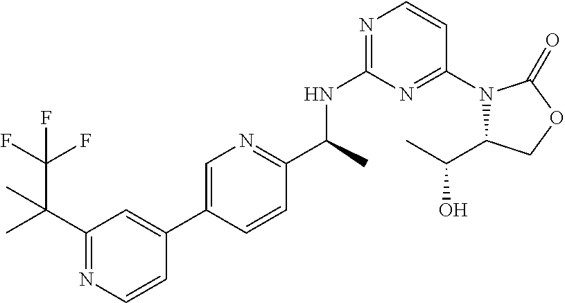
C1(C(C)NC2=NC=CC(N3C(C(O)C)COC3=O)=N2)=NC=C(C2=CC(C(C)(C(F)(F)F)C)=NC=C2)C=C1
